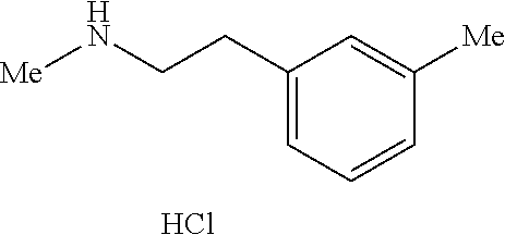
C1=C(CCN[Me])C=C([Me])C=C1.Cl
